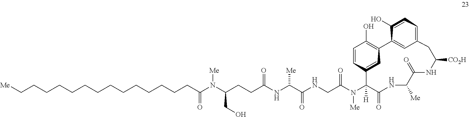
C1=CC2=CC(=C1O)C1=CC(=CC=C1O)CC([CO2H])NC(=O)C([Me])NC(=O)C2([H])N(C(CNC(C(NC(CCC(N(C(CCCCCCCCCCCCCC[Me])=O)[Me])CO)=O)[Me])=O)=O)[Me]
